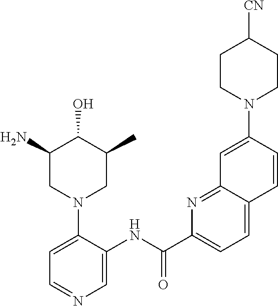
C1(N)CN(C2=CC=NC=C2NC(C2=CC=C3C(=N2)C=C(N2CCC([CN])CC2)C=C3)=O)CC(C)C1O
